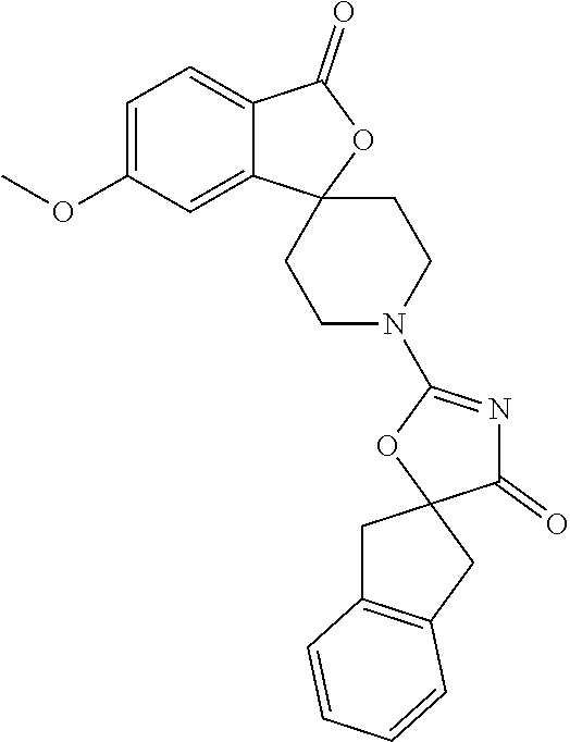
C1=C(OC)C=C2C(=C1)C(=O)OC21CCN(C2=NC(=O)C3(CC4=C(C3)C=CC=C4)O2)CC1
